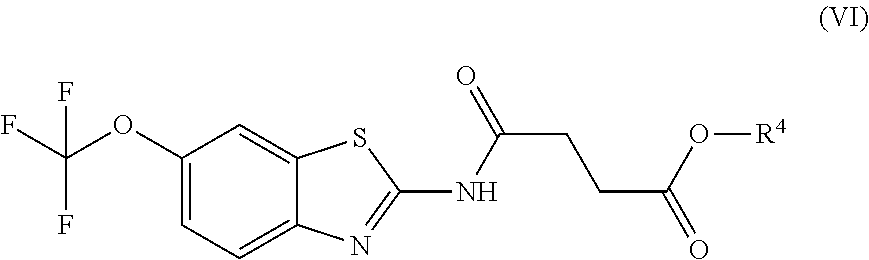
C1(OC(F)(F)F)=CC=C2C(=C1)SC(NC(CCC(O[R4])=O)=O)=N2
